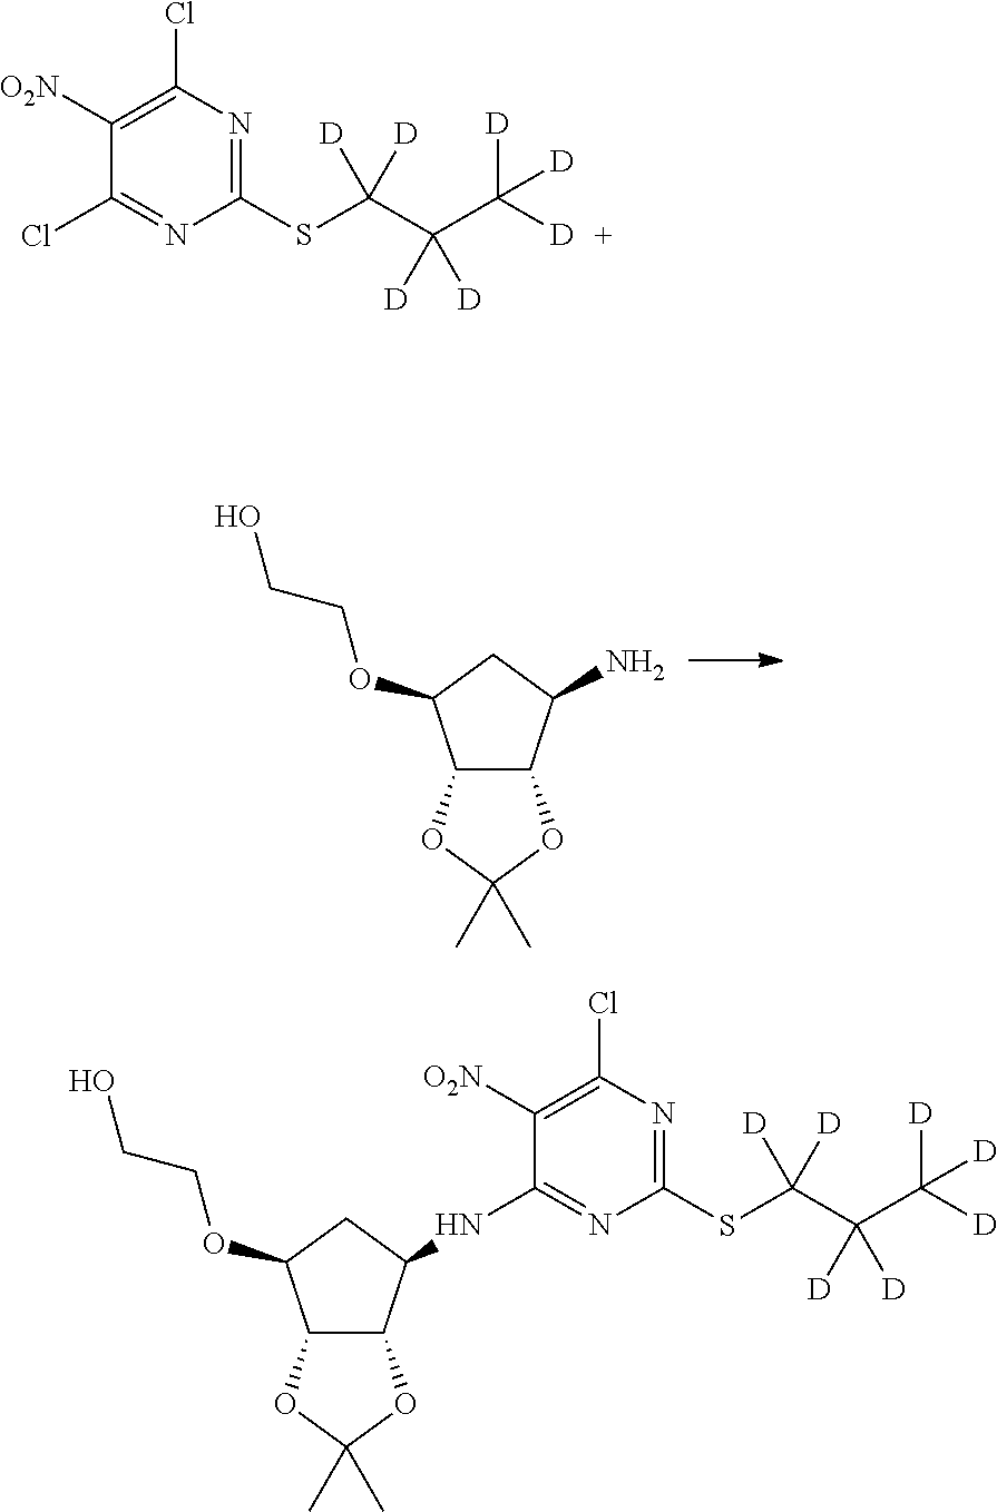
C12C(C(N)CC1OCCO)OC(C)(C)O2.C1([O2N])=C(Cl)N=C(SC(C(C([D])([D])[D])([D])[D])([D])[D])N=C1Cl.C12C(C(NC3=NC(SC(C(C([D])([D])[D])([D])[D])([D])[D])=NC(Cl)=C3[O2N])CC1OCCO)OC(C)(C)O2
